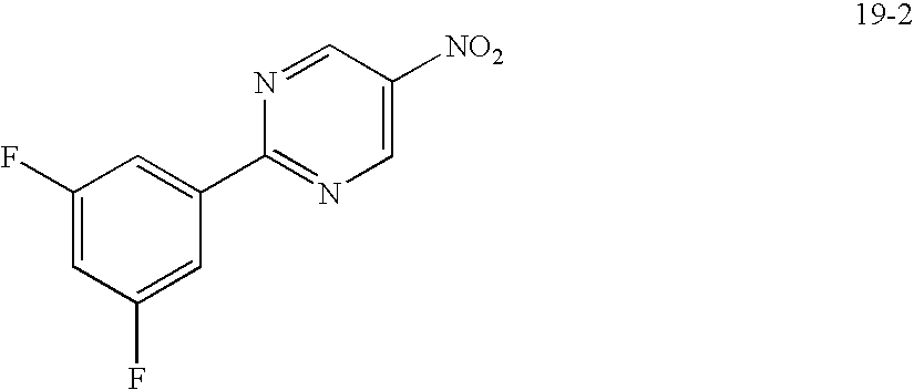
C1=C(F)C=C(C2=NC=C([NO2])C=N2)C=C1F
